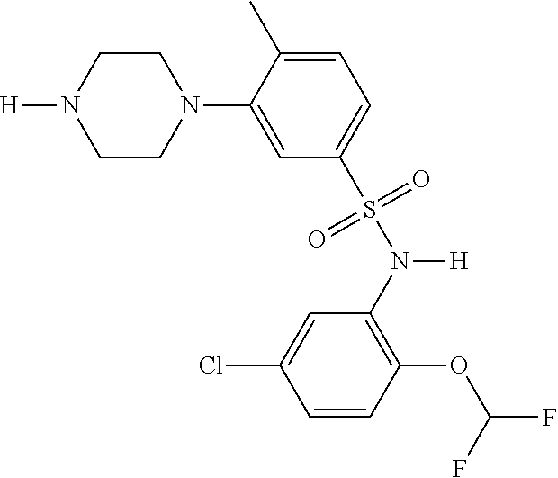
C1CN([H])CCN1C1=CC(S(N(C2=C(OC(F)F)C=CC(Cl)=C2)[H])(=O)=O)=CC=C1C
